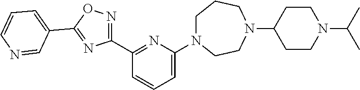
C1=C(N2CCCN(C3CCN(C(C)C)CC3)CC2)N=C(C2=NOC(C3=CC=CN=C3)=N2)C=C1
